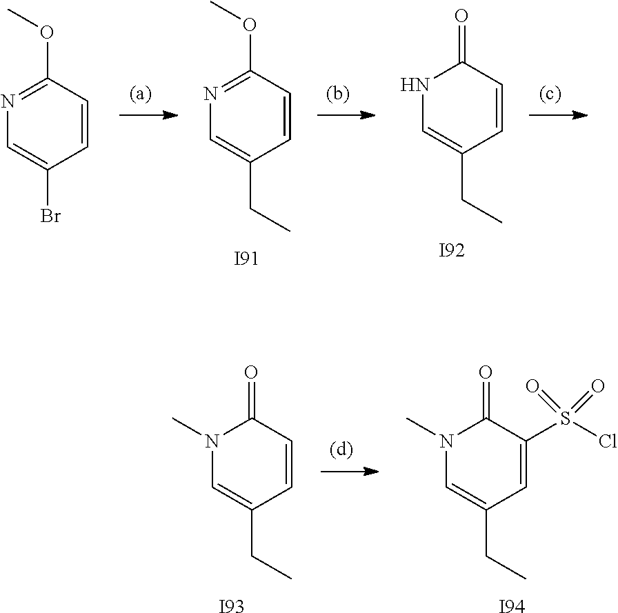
C1=C(CC)C=CC(OC)=N1.[I91].[I92].C1(CC)=CNC(=O)C=C1.C1=C(Br)C=CC(OC)=N1.[I94].C1(CC)=CN(C)C(=O)C(S(Cl)(=O)=O)=C1.[I93].C1(CC)=CN(C)C(=O)C=C1
